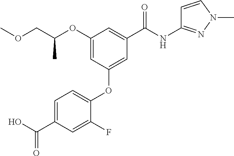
C1=C(F)C(OC2=CC(C(NC3=NN(C)C=C3)=O)=CC(OC(COC)C)=C2)=CC=C1C(O)=O
